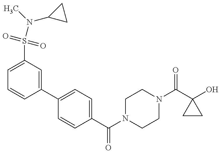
C1=C(S(N(C)C2CC2)(=O)=O)C=C(C2=CC=C(C(N3CCN(C(C4(O)CC4)=O)CC3)=O)C=C2)C=C1
